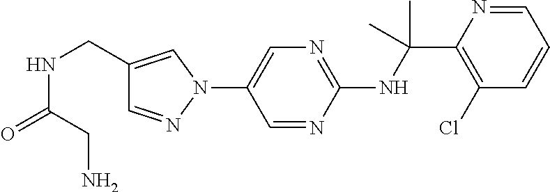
N(C(C1=C(Cl)C=CC=N1)(C)C)C1=NC=C(N2C=C(CNC(=O)CN)C=N2)C=N1
